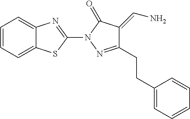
C1=CC=C2C(=C1)N=C(N1N=C(CCC3=CC=CC=C3)C(=CN)C1=O)S2
